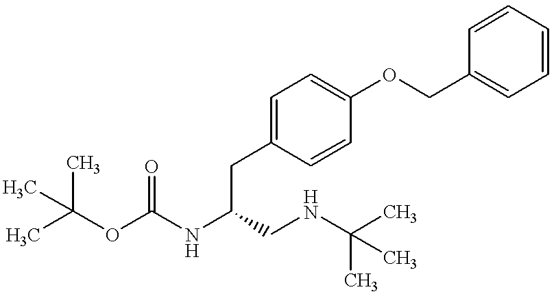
C1=CC=CC=C1COC1=CC=C(CC(NC(OC(C)(C)C)=O)CNC(C)(C)C)C=C1
